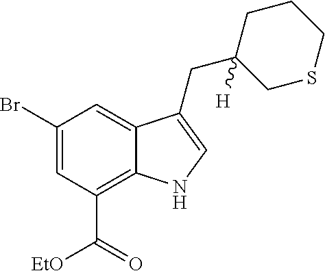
C1(Br)=CC(C(=O)[EtO])=C2C(=C1)C(CC1([H])CSCCC1)=CN2
